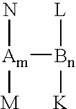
N[Am]([M])[Bn]([L])[K]
